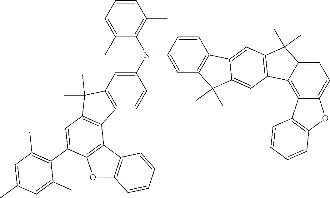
C1(N(C2=C(C)C=CC=C2C)C2=CC3=C(C=C2)C2=C(C3(C)C)C=C(C3=C(C)C=C(C)C=C3C)C3=C2C2=C(O3)C=CC=C2)=CC2=C(C=C1)C1=CC3=C(C=C1C2(C)C)C1=C2C(=CC=C1C3(C)C)OC1=C2C=CC=C1
